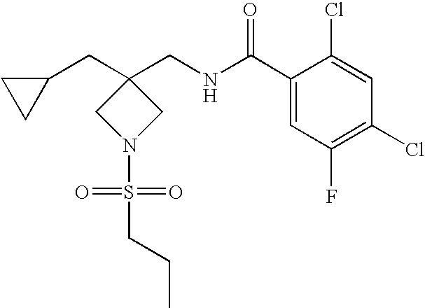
C(NC(C1=CC(F)=C(Cl)C=C1Cl)=O)C1(CC2CC2)CN(S(CCC)(=O)=O)C1
